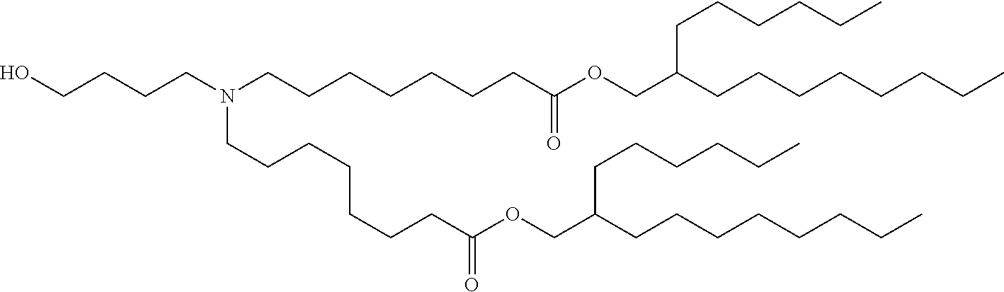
OCCCCN(CCCCCCCC(OCC(CCCCCCCC)CCCCCC)=O)CCCCCCCC(OCC(CCCCCCCC)CCCCCC)=O
